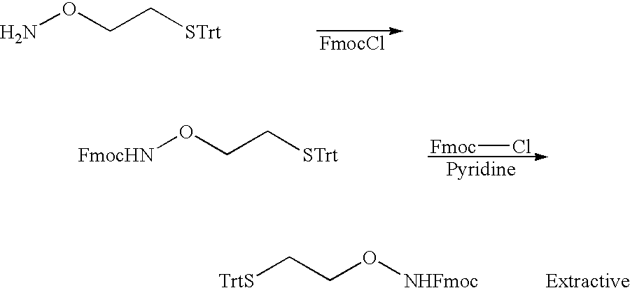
NOCC[STrt].[FmocCl].[FmocHN]OCC[STrt].[Fmoc]Cl.[TrtS]CCO[NHFmoc].[Extractive]
